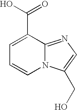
N12C(=NC=C1CO)C(C(=O)O)=CC=C2
